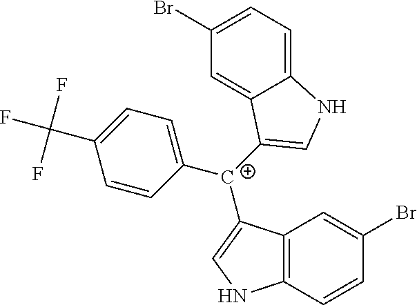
C12=C(C([C+](C3=CC=C(C(F)(F)F)C=C3)C3=CNC4=CC=C(Br)C=C43)=CN1)C=C(Br)C=C2
